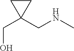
OCC1(CNC)CC1
